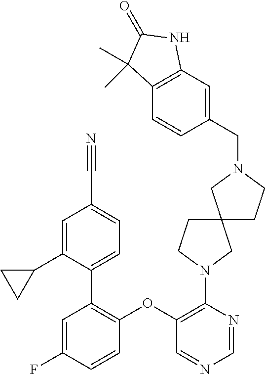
C1=C(F)C=CC(OC2=C(N3CC4(CC3)CCN(CC3=CC5=C(C=C3)C(C)(C)C(=O)N5)C4)N=CN=C2)=C1C1=CC=C(C#N)C=C1C1CC1
